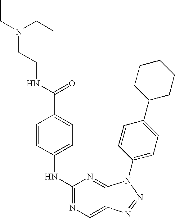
N(C1=NC=C2C(=N1)N(C1=CC=C(C3CCCCC3)C=C1)N=N2)C1=CC=C(C(NCCN(CC)CC)=O)C=C1
